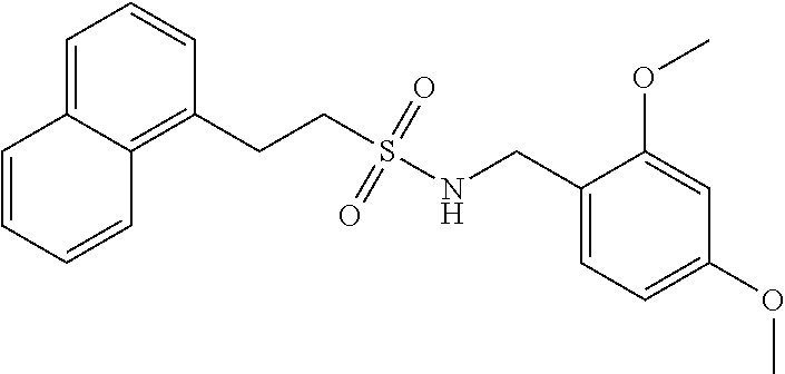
C1(CNS(=O)(=O)CCC2=C3C(=CC=C2)C=CC=C3)=CC=C(OC)C=C1OC
